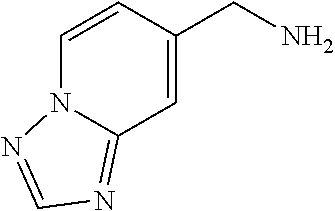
C1(CN)=CC2=NC=NN2C=C1
